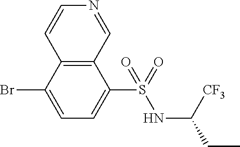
C12=C(C(Br)=CC=C1S(=O)(NC(CC)[CF3])=O)C=CN=C2
